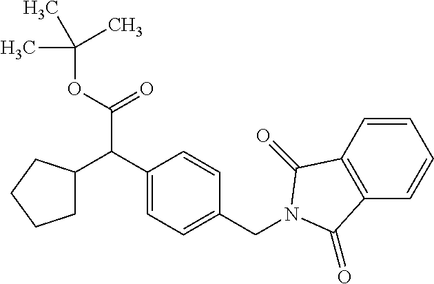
C1(C(C(OC(C)(C)C)=O)C2CCCC2)=CC=C(CN2C(=O)C3=C(C=CC=C3)C2=O)C=C1
